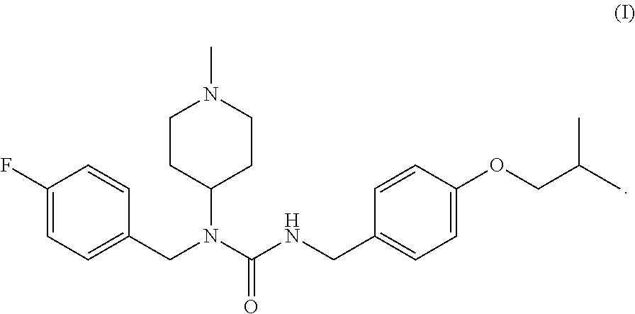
C1(F)=CC=C(CN(C(NCC2=CC=C(OCC(C)C)C=C2)=O)C2CCN(C)CC2)C=C1
